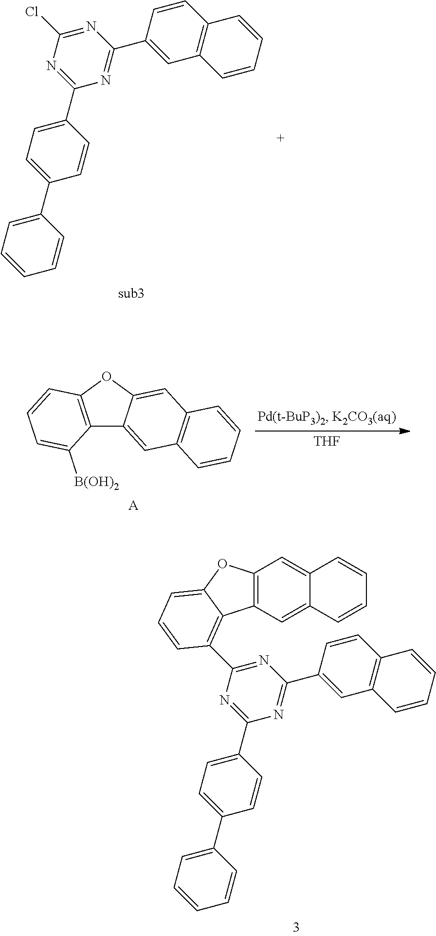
[THF].C12=C(OC3=CC4=C(C=C13)C=CC=C4)C=CC=C2[B(OH)2].[A].C1(C2=NC(Cl)=NC(C3=CC4=C(C=C3)C=CC=C4)=N2)=CC=C(C2=CC=CC=C2)C=C1.C12=C(C3=NC(C4=CC5=C(C=C4)C=CC=C5)=NC(C4=CC=C(C5=CC=CC=C5)C=C4)=N3)C=CC=C1OC1=C2C=C2C(=C1)C=CC=C2
